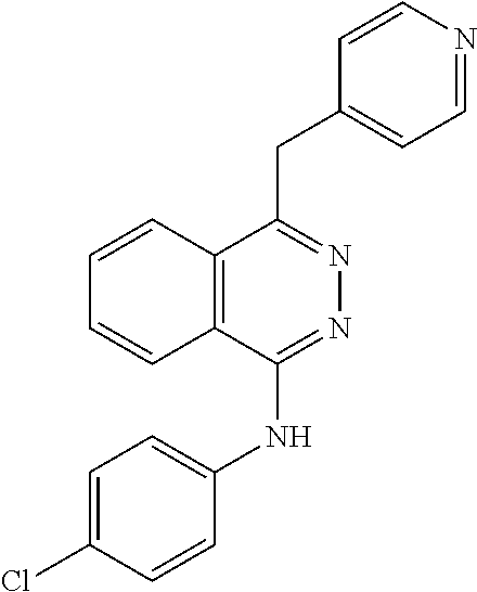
C12=C(C=CC=C1)C(NC1=CC=C(Cl)C=C1)=NN=C2CC1=CC=NC=C1
